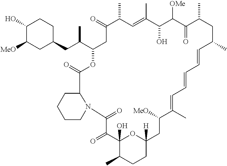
C1(O)C([MeO])CC(CC(C2CC(=O)C(C)C=C(C)C(O)C([OMe])C(=O)C(C)CC(C)C=CC=CC=C(C)C([MeO])CC3([H])OC(O)(C(C)CC3)C(=O)C(=O)N3C(C(=O)O2)CCCC3)C)CC1
